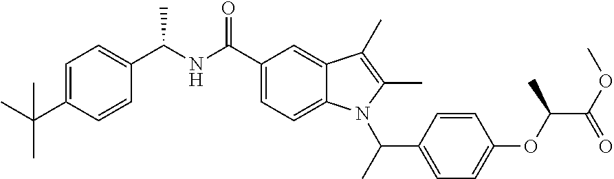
C1=C(C(C)(C)C)C=CC(C(NC(C2=CC=C3C(=C2)C(C)=C(C)N3C(C)C2=CC=C(OC(C(=O)OC)C)C=C2)=O)C)=C1
